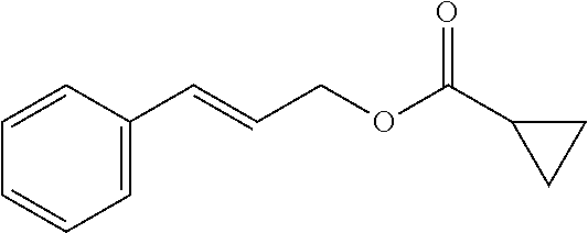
C1=C(C=CCOC(C2CC2)=O)C=CC=C1
